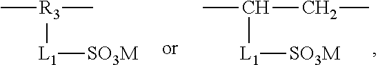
CC([L1][SO3M])CC.C[R3](C)[L1][SO3M]
